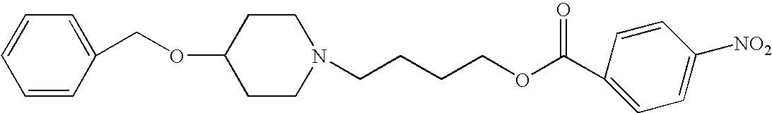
O(C1CCN(CCCCOC(C2=CC=C([NO2])C=C2)=O)CC1)CC1=CC=CC=C1
